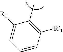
C1(C)=C([R1])C=CC=C1[R1]
